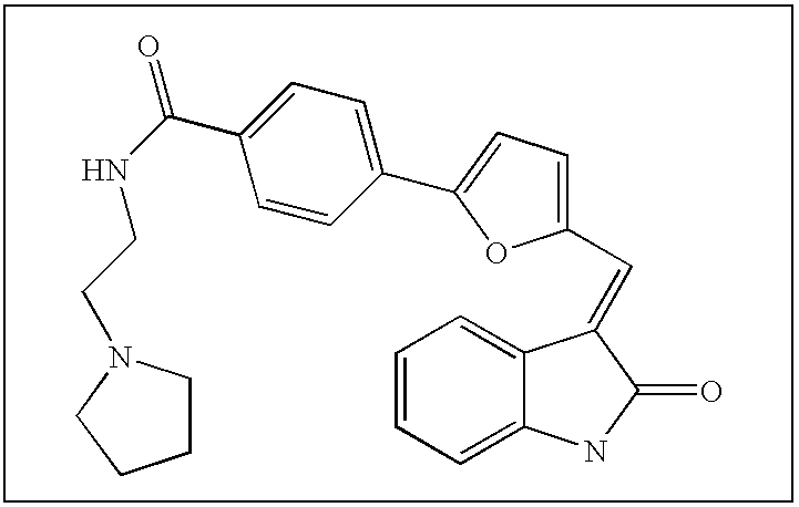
C12=CC=CC=C1C(=CC1=CC=C(C3=CC=C(C(NCCN4CCCC4)=O)C=C3)O1)C(=O)N2
